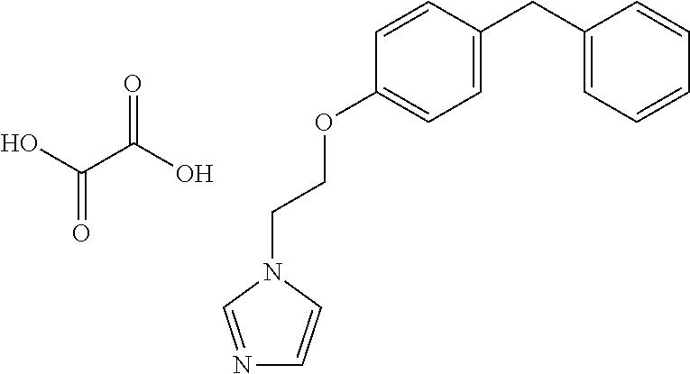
OC(C(O)=O)=O.C1=C(CC2=CC=CC=C2)C=CC(OCCN2C=NC=C2)=C1
